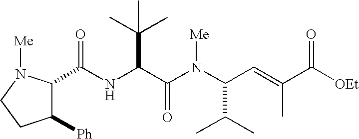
C(NC(C(N(C(C=C(C([OEt])=O)C)C(C)C)[Me])=O)C(C)(C)C)(=O)C1C([Ph])CCN1[Me]
